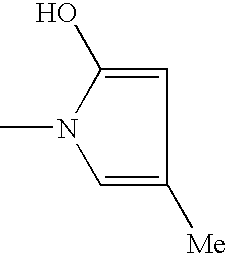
N1(C)C=C([Me])C=C1O
